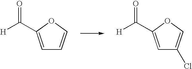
C1=C(C([H])=O)OC=C1.C1=C(C([H])=O)OC=C1Cl
